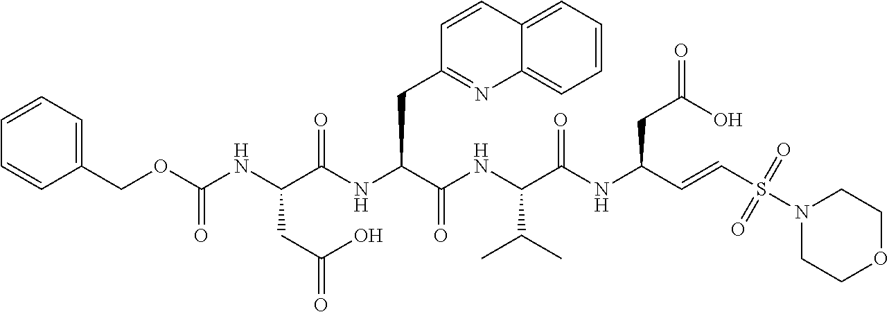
C1=CC=CC(COC(NC(C(NC(C(NC(C(NC(C=CS(N2CCOCC2)(=O)=O)CC(O)=O)=O)C(C)C)=O)CC2=NC3=CC=CC=C3C=C2)=O)CC(O)=O)=O)=C1
